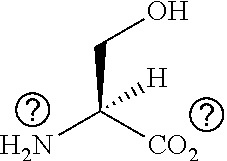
NC([CO2])(CO)[H]
